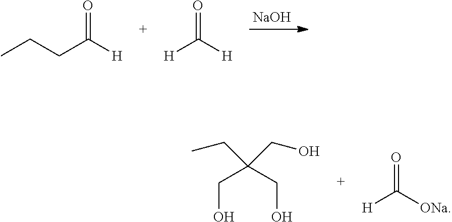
[NaOH].CCCC([H])=O.[H]C([H])=O.OCC(CO)(CO)CC.[H]C([ONa])=O
